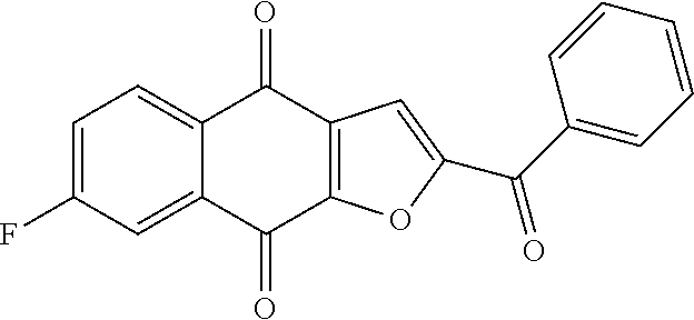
C1=C(F)C=C2C(=C1)C(=O)C1=C(C2=O)OC(C(C2=CC=CC=C2)=O)=C1
